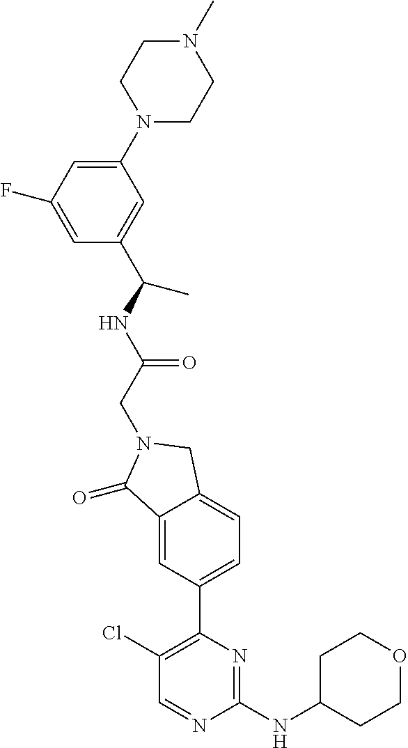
C1(=O)C2=CC(C3=C(Cl)C=NC(NC4CCOCC4)=N3)=CC=C2CN1CC(NC(C)C1=CC(N2CCN(C)CC2)=CC(F)=C1)=O
